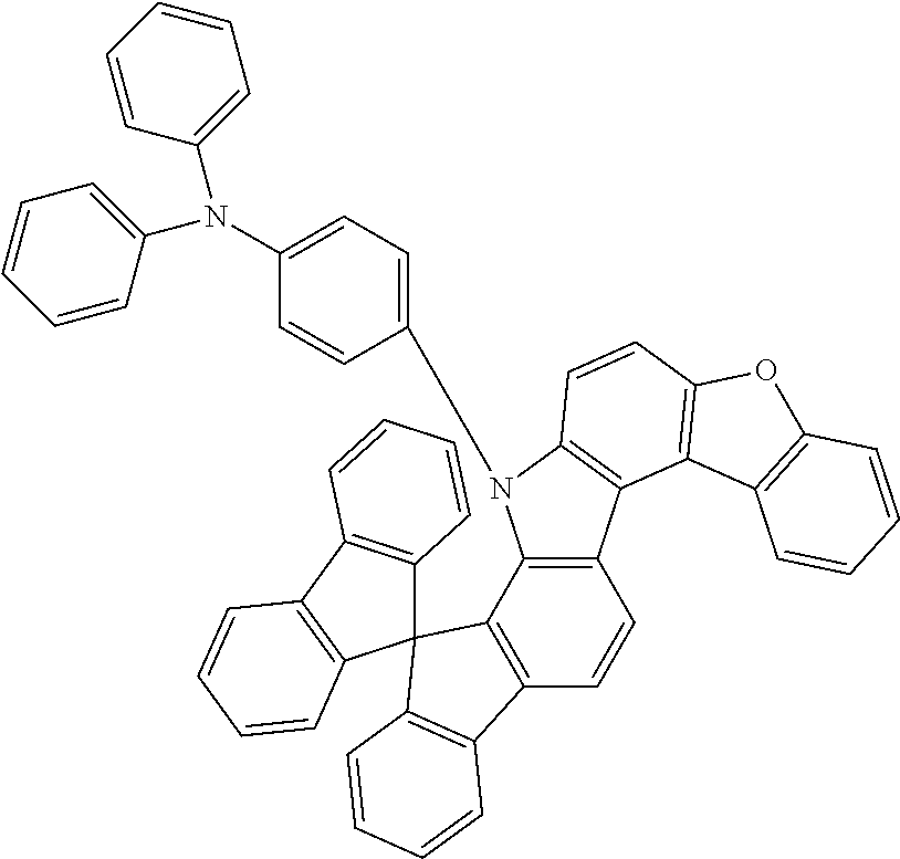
C1=CC=CC(N(C2=CC=CC=C2)C2=CC=C(N3C4=C(C=CC5=C4C4(C6=C(C7=C4C=CC=C7)C=CC=C6)C4=C5C=CC=C4)C4=C3C=CC3=C4C4=C(O3)C=CC=C4)C=C2)=C1
